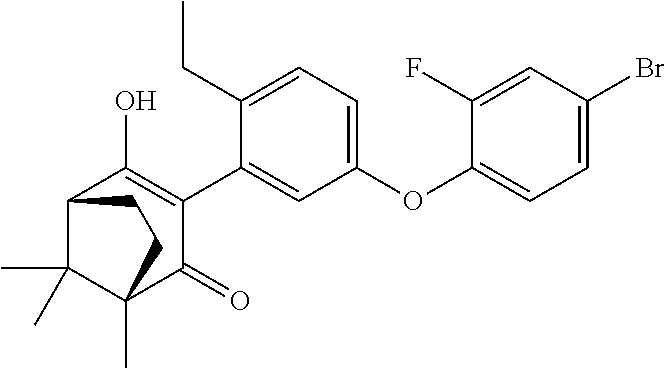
C12C(C)(C)C(C)(C(=O)C(C3=CC(OC4=CC=C(Br)C=C4F)=CC=C3CC)=C1O)CC2
